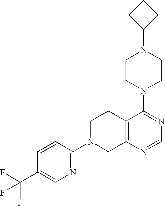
C1(N2CCC3=C(C2)N=CN=C3N2CCN(C3CCC3)CC2)=NC=C(C(F)(F)F)C=C1
